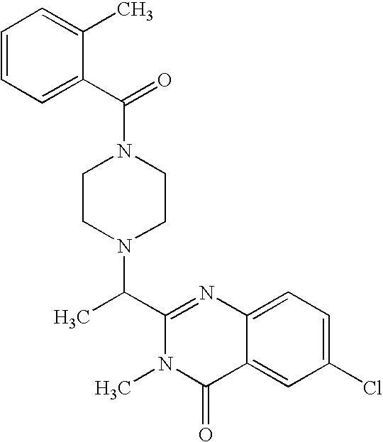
N1(C(C2=CC=CC=C2C)=O)CCN(C(C2=NC3=CC=C(Cl)C=C3C(=O)N2C)C)CC1
